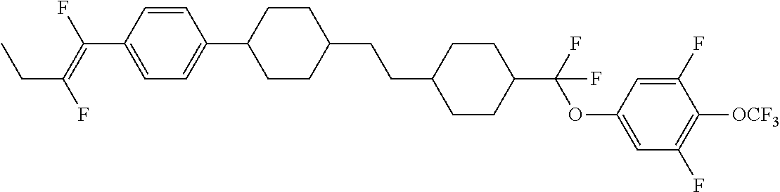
C1=CC(C2CCC(CCC3CCC(C(OC4=CC(F)=C([OCF3])C(F)=C4)(F)F)CC3)CC2)=CC=C1C(F)=C(F)CC
